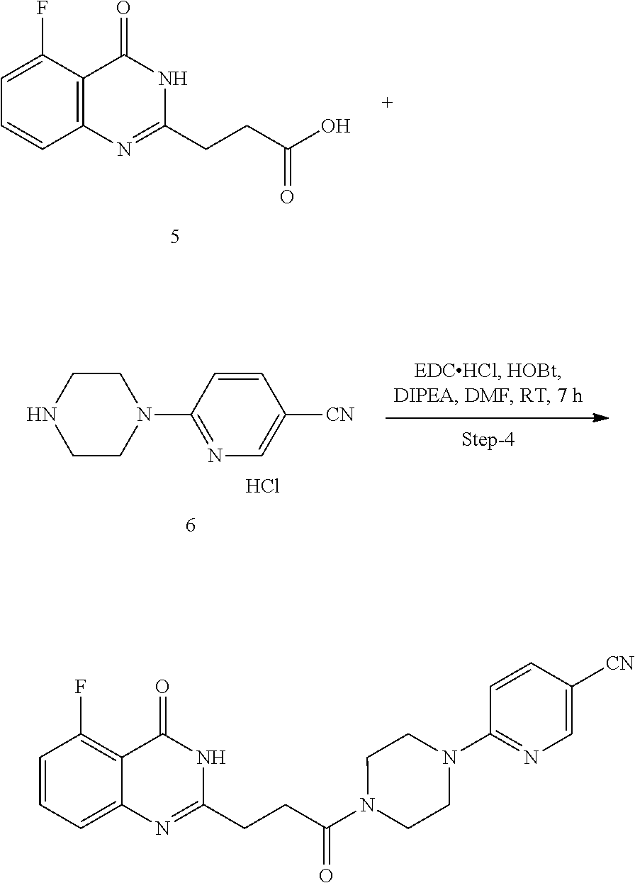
C1=CC(N2CCNCC2)=NC=C1[CN].Cl.C12=C(C(=O)NC(CCC(O)=O)=N1)C(F)=CC=C2.C1=CC=C2C(=C1F)C(=O)NC(CCC(N1CCN(C3=NC=C([CN])C=C3)CC1)=O)=N2
